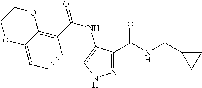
N1=C(C(NCC2CC2)=O)C(NC(=O)C2=C3C(=CC=C2)OCCO3)=CN1
